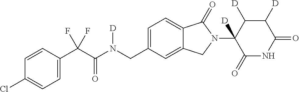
C1=CC(C(C(N(CC2=CC=C3C(=C2)CN(C2([D])C(=O)NC(=O)C([D])C2[D])C3=O)[D])=O)(F)F)=CC=C1Cl
